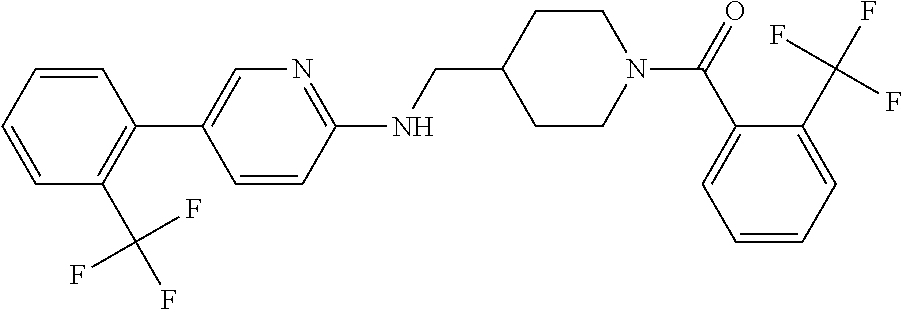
C1=CC=CC(C2=CN=C(NCC3CCN(C(=O)C4=CC=CC=C4C(F)(F)F)CC3)C=C2)=C1C(F)(F)F
